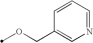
O(CC1=CN=CC=C1)C
